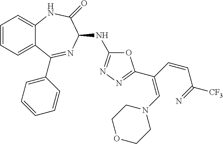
C1=CC=C2C(=C1)NC(=O)C(NC1=NN=C(C(=CN3CCOCC3)C=CC(=N)[CF3])O1)N=C2C1=CC=CC=C1
